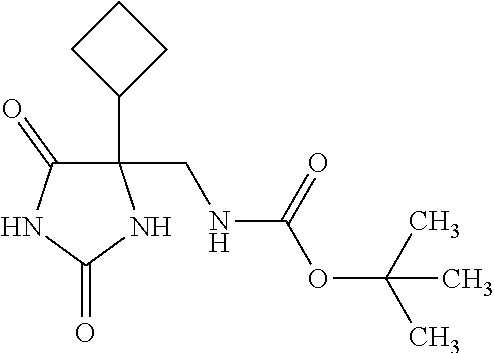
C1(CNC(=O)OC(C)(C)C)(C2CCC2)C(=O)NC(=O)N1
